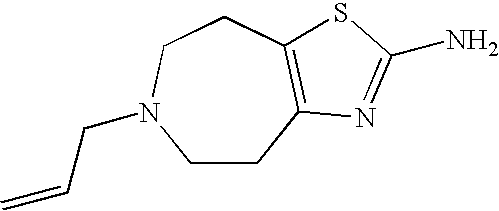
C1CC2=C(CCN1CC=C)SC(N)=N2
